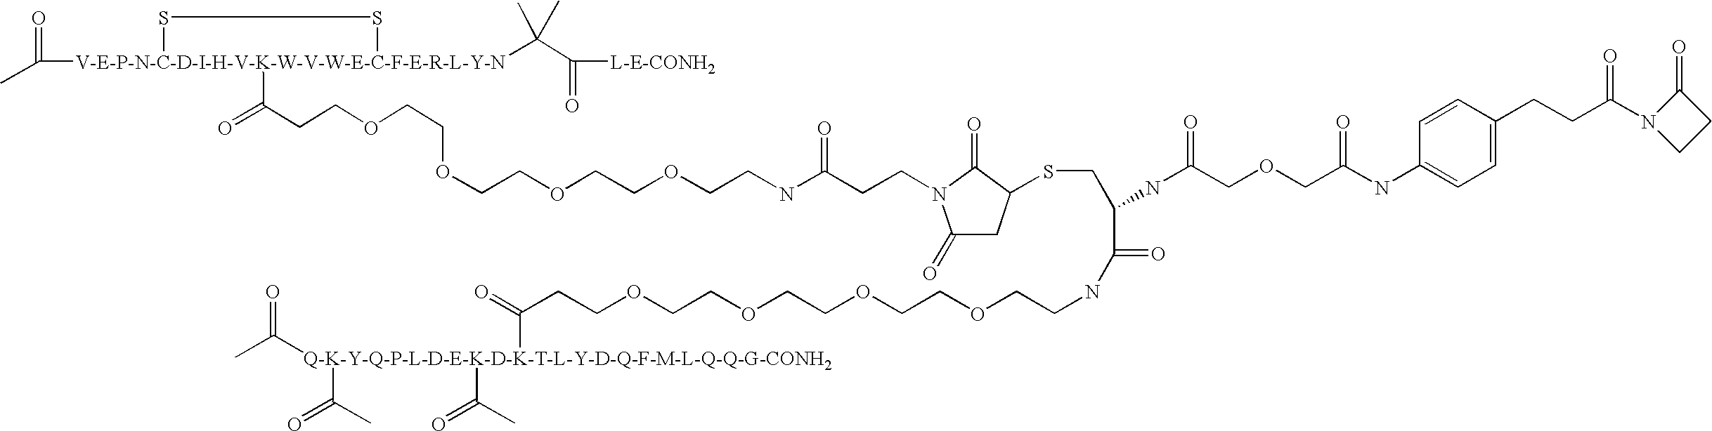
CC([V-E-P-N-C-D-I-H-V-K-W-V-W-E-C-F-E-R-L-Y-N]1(C(C(=O)[L-E-CONH2])(C)C)(C(=O)CCOCCOCCOCCOCCNC(CCN2C(=O)CC(SCC(C(NCCOCCOCCOCCOCCC(=O)[Q-K-Y-Q-P-L-D-E-K-D-K-T-L-Y-D-Q-F-M-L-Q-Q-G-CONH2](C(C)=O)(C(=O)C)C(=O)C)=O)NC(COCC(NC3=CC=C(CCC(N4CCC4=O)=O)C=C3)=O)=O)C2=O)=O)SS1)=O
